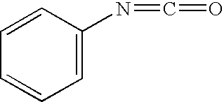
C1=CC(N=C=O)=CC=C1
